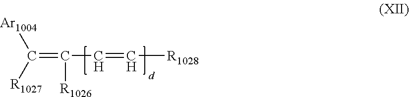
C(=C(C=C[R1028])[R1026])([Ar1004])[R1027]
